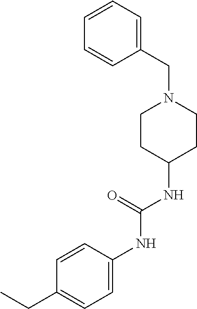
C1CN(CC2=CC=CC=C2)CCC1NC(NC1=CC=C(CC)C=C1)=O
